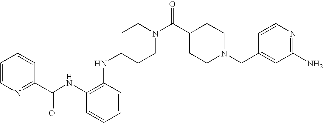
C1(NC2=C(NC(C3=NC=CC=C3)=O)C=CC=C2)CCN(C(C2CCN(CC3=CC(N)=NC=C3)CC2)=O)CC1
